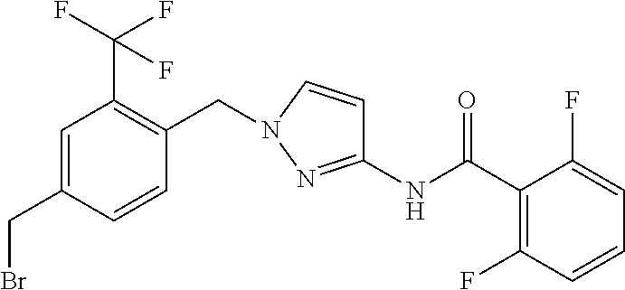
C1=C(CBr)C=CC(CN2C=CC(NC(C3=C(F)C=CC=C3F)=O)=N2)=C1C(F)(F)F
